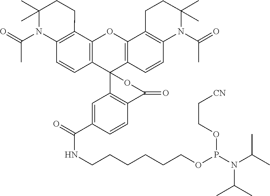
C12=C(C3=C(C=C1)N(C(=O)C)C(C)(C)CC3)OC1=C(C23C2=C(C=CC(C(=O)NCCCCCCOP(N(C(C)C)C(C)C)OCC[CN])=C2)C(=O)O3)C=CC2=C1CCC(C)(C)N2C(=O)C
